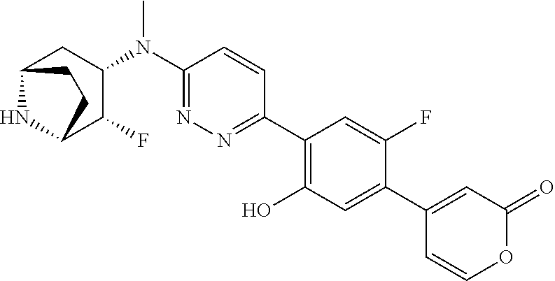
C1(N(C2CC3NC(C2F)CC3)C)=NN=C(C2=C(O)C=C(C3=CC(=O)OC=C3)C(F)=C2)C=C1
